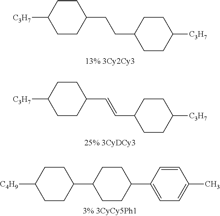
[C3H7]C1CCC(CCC2CCC([C3H7])CC2)CC1.[C3H7]C1CCC(C=CC2CCC([C3H7])CC2)CC1.C1(C)=CC=C(C2CCC(C3CCC([C4H9])CC3)CC2)C=C1
